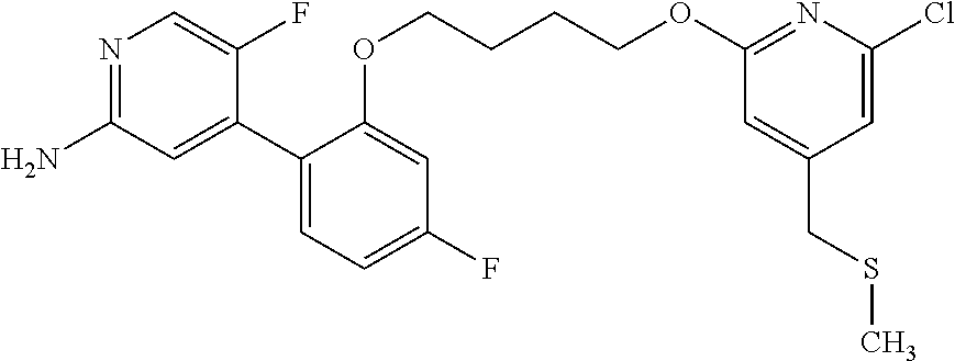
N1=C(N)C=C(C2=CC=C(F)C=C2OCCCCOC2=NC(Cl)=CC(CSC)=C2)C(F)=C1
